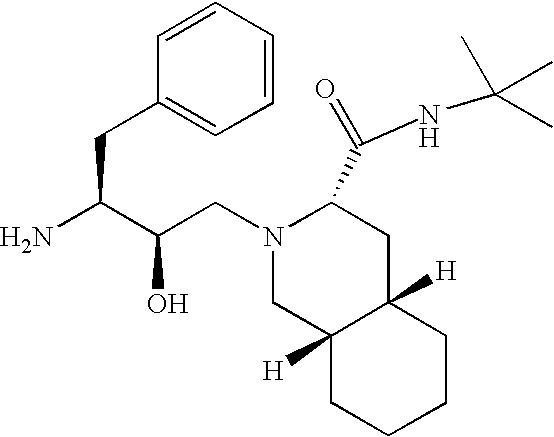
N1(CC(C(CC2=CC=CC=C2)N)O)CC2([H])C([H])(CC1C(=O)NC(C)(C)C)CCCC2
